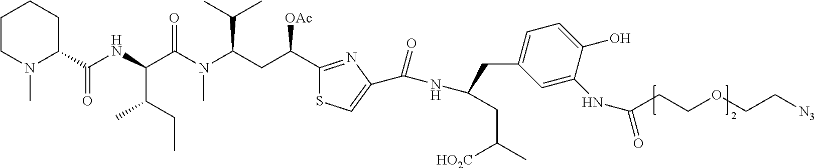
C1CN(C)C(C(NC(C(N(C(CC(C2=NC(C(NC(CC(C)[HO2C])CC3=CC=C(O)C(NC(=O)CCOCC[N3])=C3)=O)=CS2)[OAc])C(C)C)C)=O)C(CC)C)=O)CC1
